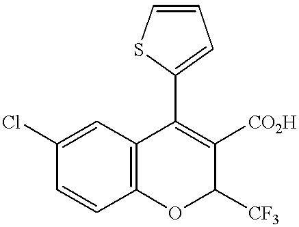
C1=C(Cl)C=CC2=C1C(C1=CC=CS1)=C([CO2H])C([CF3])O2
